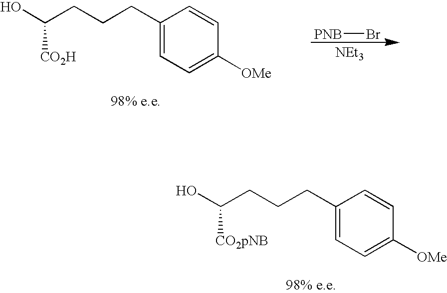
OC(CCCC1=CC=C([OMe])C=C1)[CO2H].[PNB]Br.[NEt3].OC(CCCC1=CC=C([OMe])C=C1)[CO2pNB]
